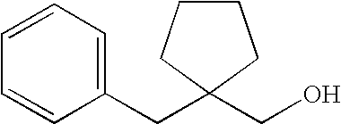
C1(CC2(CO)CCCC2)=CC=CC=C1
